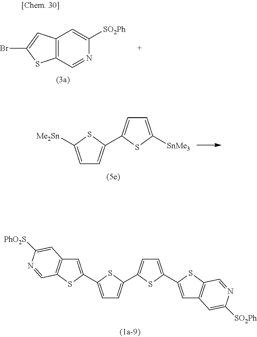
C1=C(C2=CC=C(C3=CC4=C(S3)C=NC([SO2Ph])=C4)S2)SC(C2=CC3=C(S2)C=NC([PhO2S])=C3)=C1.C12=C(C=NC([SO2Ph])=C1)SC(Br)=C2.C1=C(C2=CC=C([Me2Sn])S2)SC([SnMe3])=C1
